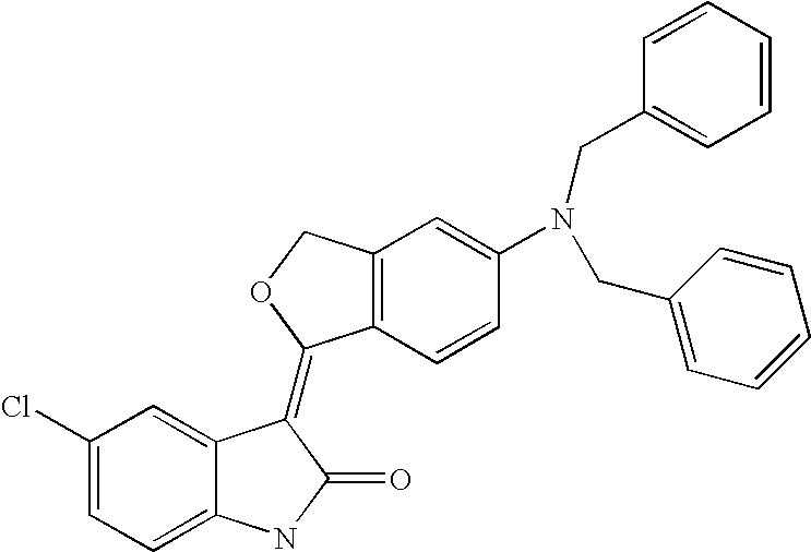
C1(Cl)=CC=C2C(=C1)C(=C1C3=C(CO1)C=C(N(CC1=CC=CC=C1)CC1=CC=CC=C1)C=C3)C(=O)N2
